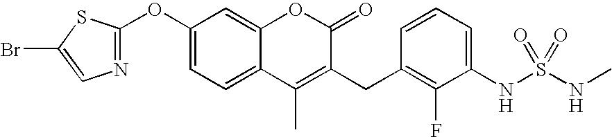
N1=C(OC2=CC=C3C(=C2)OC(=O)C(CC2=C(F)C(NS(NC)(=O)=O)=CC=C2)=C3C)SC(Br)=C1
